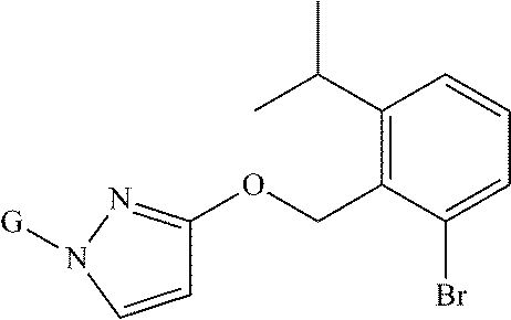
C1=CN([G])N=C1OCC1=C(C(C)C)C=CC=C1Br
